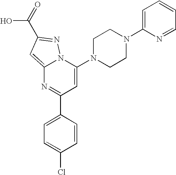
C1(C2=CC=C(Cl)C=C2)=NC2=CC(C(O)=O)=NN2C(N2CCN(C3=CC=CC=N3)CC2)=C1
